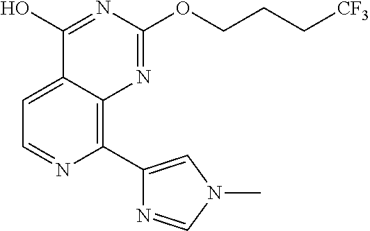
C1(C2=CN(C)C=N2)=C2C(=CC=N1)C(O)=NC(OCCC[CF3])=N2
